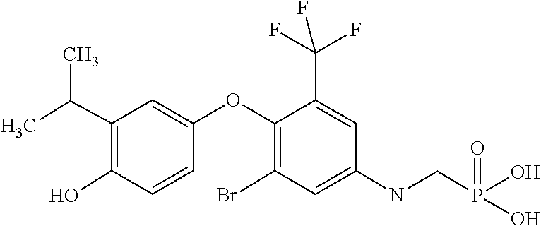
C1=C(OC2=C(Br)C=C(NCP(O)(=O)O)C=C2C(F)(F)F)C=CC(O)=C1C(C)C
